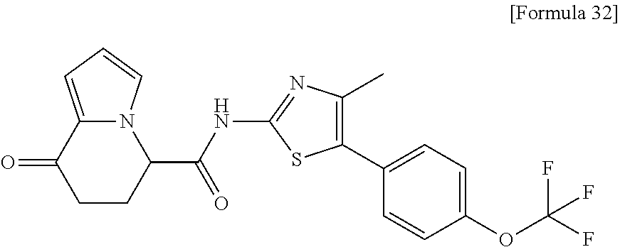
C1(C2=C(C)N=C(NC(C3CCC(=O)C4=CC=CN43)=O)S2)=CC=C(OC(F)(F)F)C=C1
